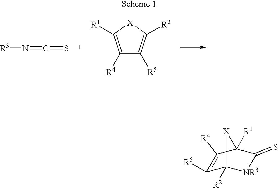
[R3]N=C=S.C1([R4])=C([R1])[X]C([R2])=C1[R5].C1([R5])=C([R4])C2([R1])C(=S)[NR3]C1([R2])[X]2
